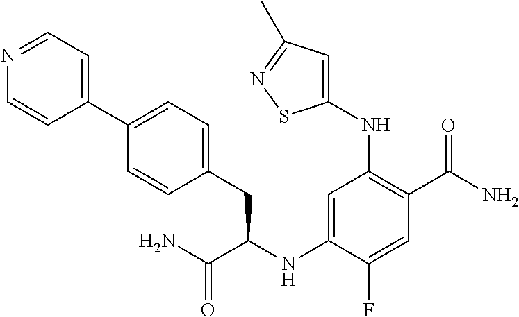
C1(NC(C(N)=O)CC2=CC=C(C3=CC=NC=C3)C=C2)=CC(NC2=CC(C)=NS2)=C(C(N)=O)C=C1F
